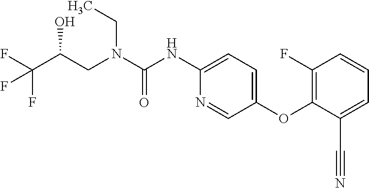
N(C(=O)NC1=CC=C(OC2=C(F)C=CC=C2C#N)C=N1)(CC(O)C(F)(F)F)CC
